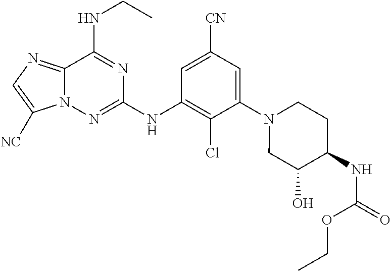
C1=C([CN])C=C(N2CC(O)C(NC(=O)OCC)CC2)C(Cl)=C1NC1=NN2C(=NC=C2[NC])C(NCC)=N1
